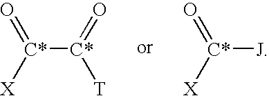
[C*](=O)([X])[C*](=O)[T].[C*](=O)([X])[J]
